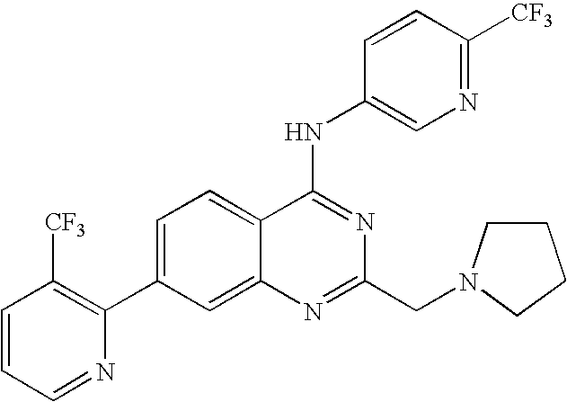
C1=CC=NC(C2=CC=C3C(=C2)N=C(CN2CCCC2)N=C3NC2=CN=C([CF3])C=C2)=C1[CF3]
